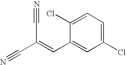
C1(Cl)=CC=C(Cl)C(C=C(C#N)C#N)=C1
